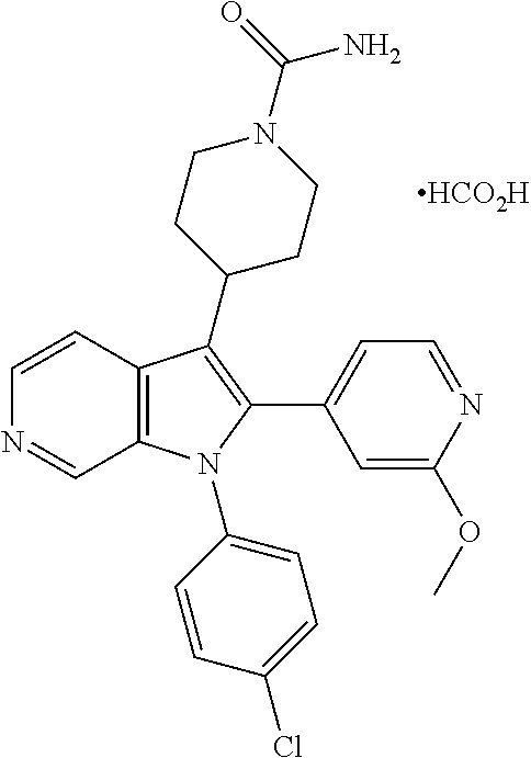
C1=CC2=C(C=N1)N(C1=CC=C(Cl)C=C1)C(C1=CC=NC(OC)=C1)=C2C1CCN(C(=O)N)CC1.[HCO2H]
